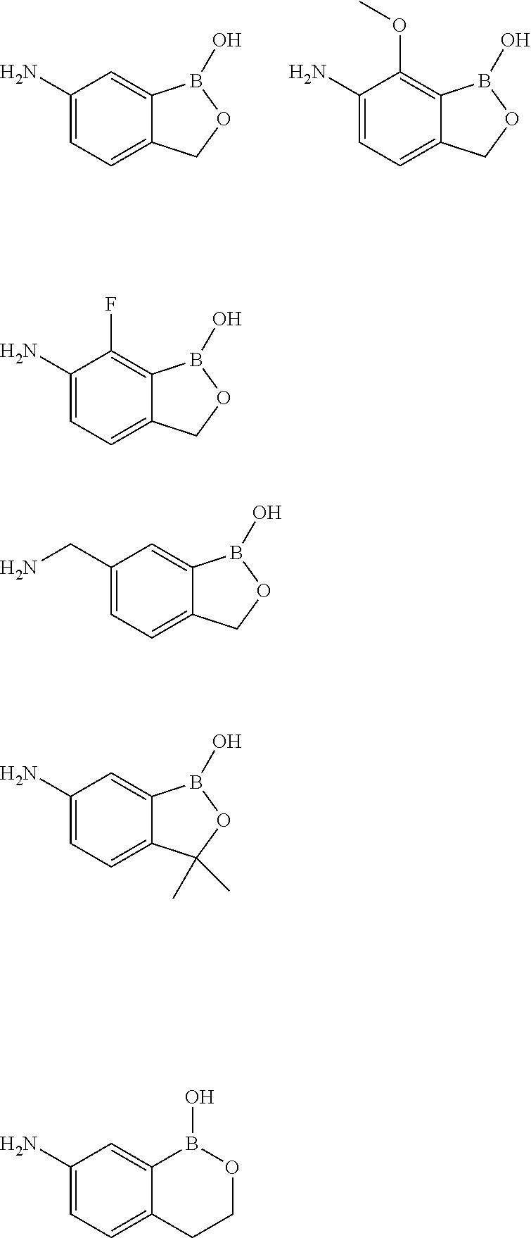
C1(N)=CC=C2C(=C1)B(O)OC2.C1(N)=CC=C2C(=C1OC)B(O)OC2.C1(N)=CC=C2C(=C1F)B(O)OC2.C1(CN)=CC=C2C(=C1)B(O)OC2.C1(N)=CC=C2C(=C1)B(O)OC2(C)C.C12=CC(N)=CC=C1CCOB2O
